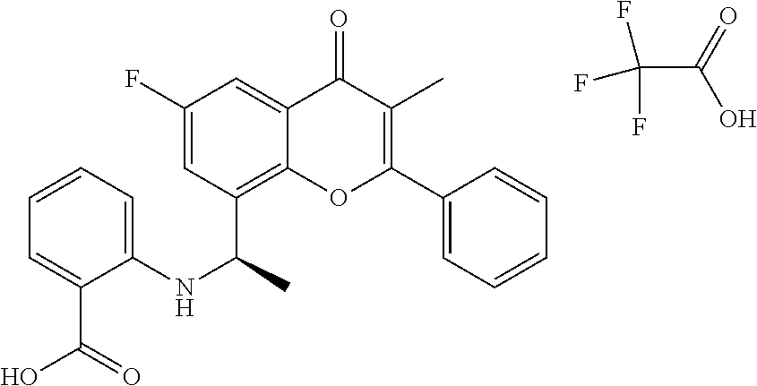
C1=C(F)C=C2C(=O)C(C)=C(C3=CC=CC=C3)OC2=C1C(NC1=CC=CC=C1C(O)=O)C.FC(F)(C(=O)O)F
